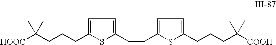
C(CC1=CC=C(CCC2=CC=C(CCCC([COOH])(C)C)S2)S1)CC([HOOC])(C)C
